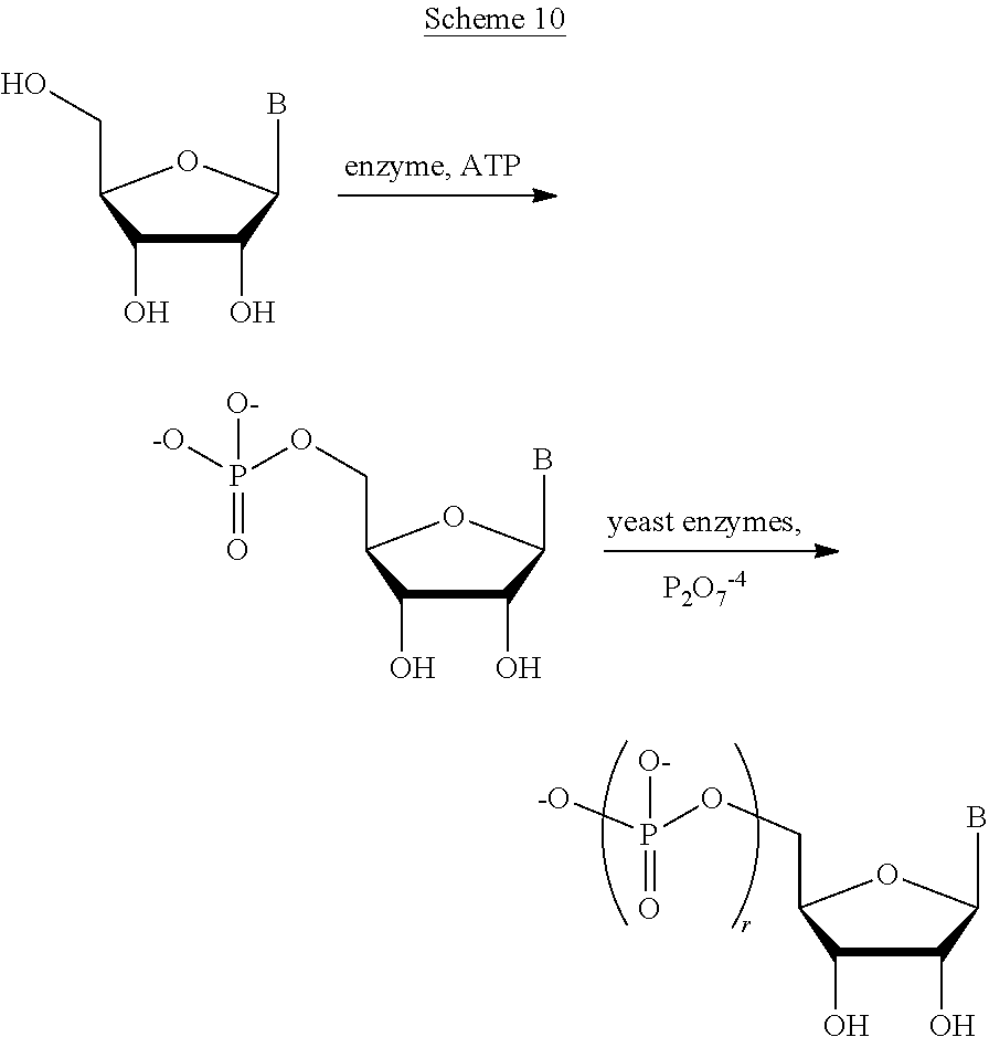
C1(O)C(O)C(CO)OC1B.[P2O7-4].C1(O)C(O)C(COP([-O])(=O)[O-])OC1B.C1(O)C(O)C(COP([-O])(=O)[O-])OC1B
